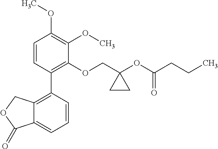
C1=CC(C2=C3C(=CC=C2)C(=O)OC3)=C(OCC2(OC(CCC)=O)CC2)C(OC)=C1OC
